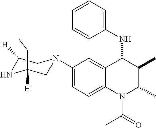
C1(N2CC3([H])NC([H])(C2)CC3)=CC=C2C(=C1)C(NC1=CC=CC=C1)C(C)C(C)N2C(C)=O
